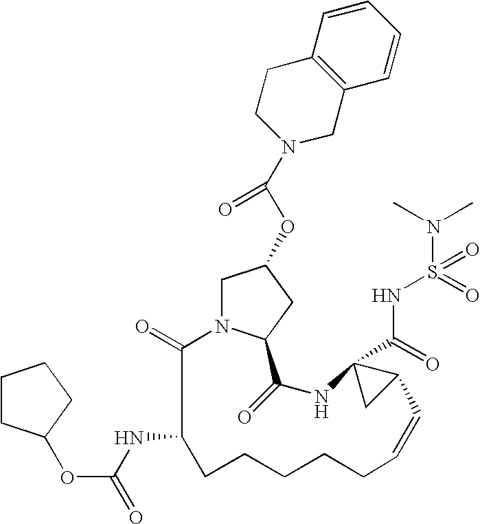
C1=CC2=C(C=C1)CN(C(OC1CN3C(=O)C(NC(=O)OC4CCCC4)CCCCCC=CC4C(C(=O)NS(=O)(N(C)C)=O)(NC(=O)C3C1)C4)=O)CC2
